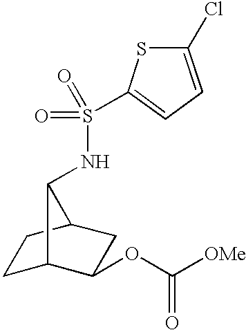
C1C2C(OC([OMe])=O)CC(C1)C2NS(C1=CC=C(Cl)S1)(=O)=O
